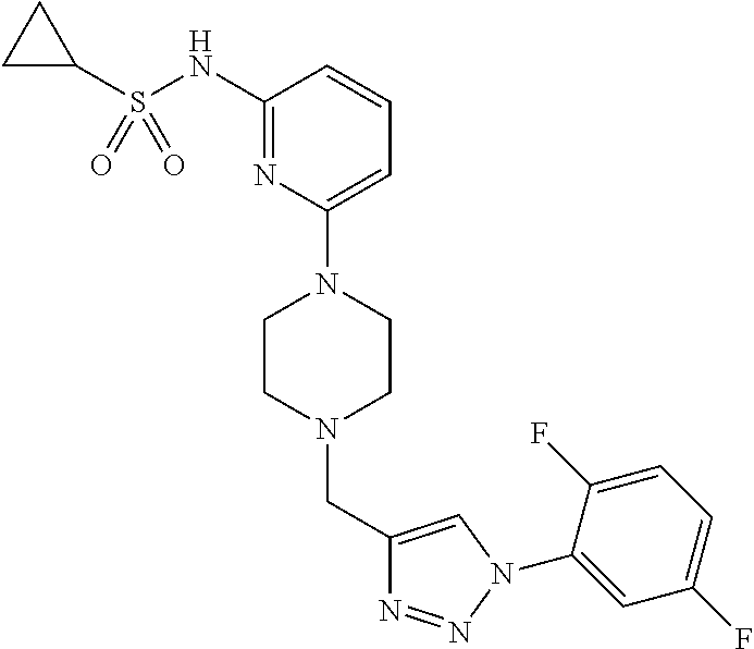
C1=C(N2CCN(CC3=CN(C4=CC(F)=CC=C4F)N=N3)CC2)N=C(NS(C2CC2)(=O)=O)C=C1
